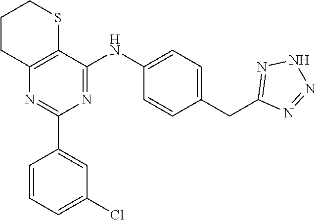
C12=C(C(NC3=CC=C(CC4=NNN=N4)C=C3)=NC(C3=CC(Cl)=CC=C3)=N1)SCCC2
